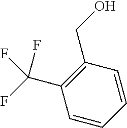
C1=CC=CC(CO)=C1C(F)(F)F
